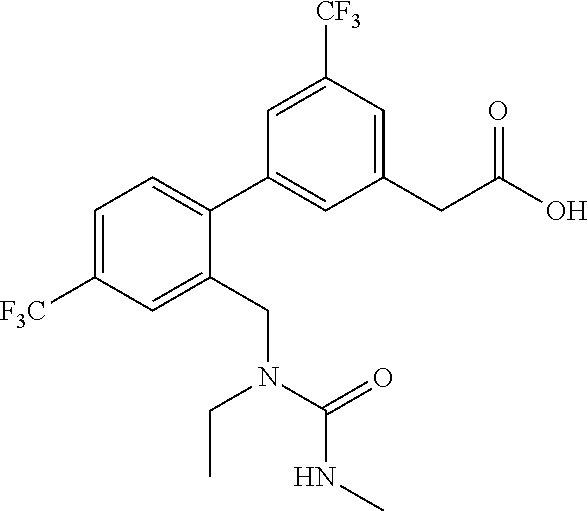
C1=C([F3C])C=C(CN(C(=O)NC)CC)C(C2=CC(CC(O)=O)=CC([CF3])=C2)=C1
